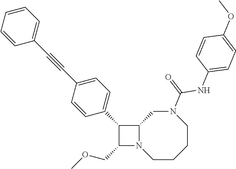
C1(COC)N2C(C1C1=CC=C(C#CC3=CC=CC=C3)C=C1)CN(C(=O)NC1=CC=C(OC)C=C1)CCCC2
